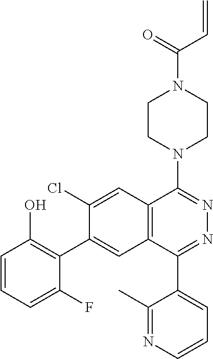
C=CC(N1CCN(C2=NN=C(C3=CC=CN=C3C)C3=C2C=C(Cl)C(C2=C(O)C=CC=C2F)=C3)CC1)=O
